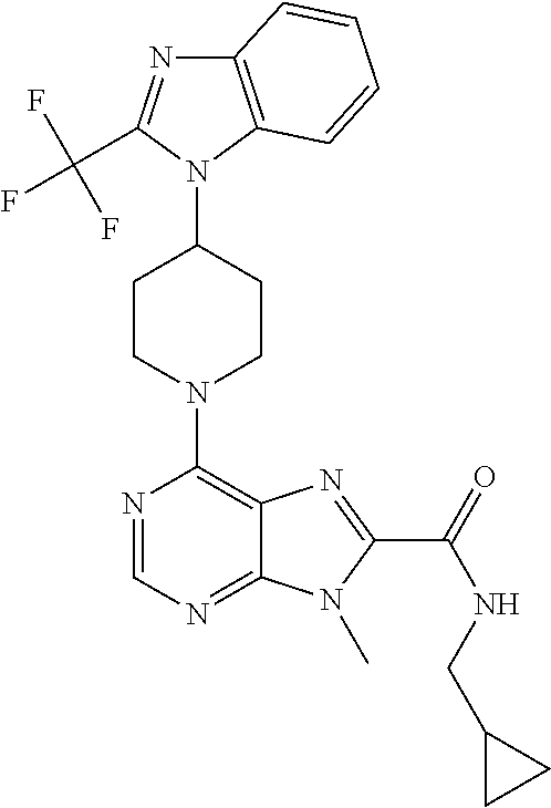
C12=C(N(C3CCN(C4=C5C(=NC=N4)N(C)C(C(=O)NCC4CC4)=N5)CC3)C(C(F)(F)F)=N1)C=CC=C2
